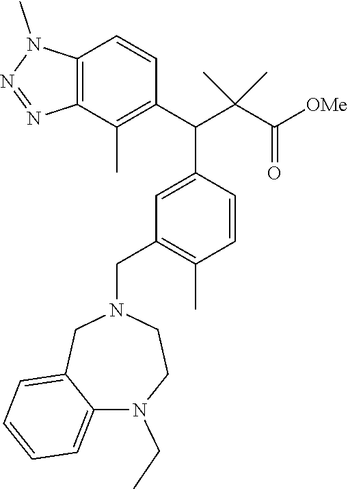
C12=C(C(C)=C(C(C(C([OMe])=O)(C)C)C3=CC(CN4CC5=CC=CC=C5N(CC)CC4)=C(C)C=C3)C=C1)N=NN2C
